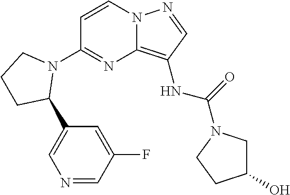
C1=CN2C(=C(NC(N3CCC(O)C3)=O)C=N2)N=C1N1CCCC1C1=CN=CC(F)=C1
